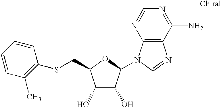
C1(O)C(O)C(N2C3=C(N=C2)C(N)=NC=N3)OC1CSC1=C(C)C=CC=C1
